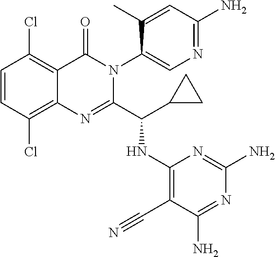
C1=CC(Cl)=C2C(=C1Cl)C(=O)N(C1=CN=C(N)C=C1C)C(C(C1CC1)NC1=C(C#N)C(N)=NC(N)=N1)=N2
